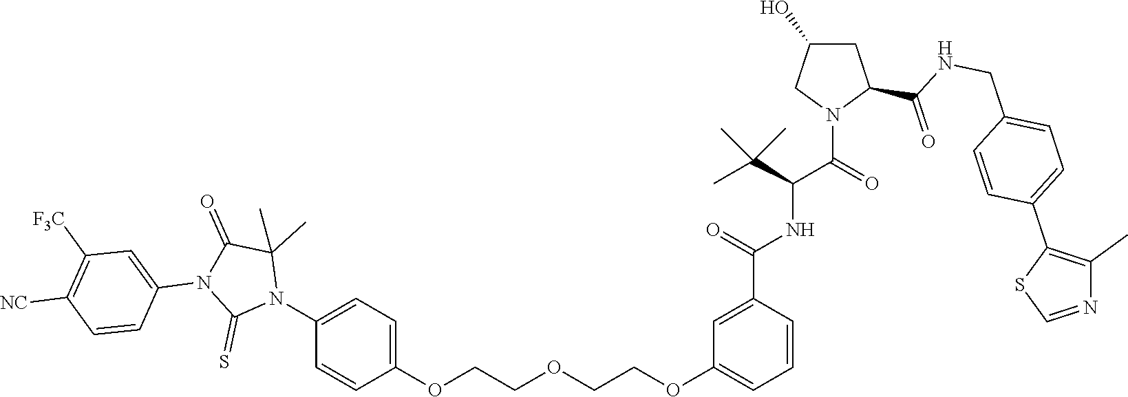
C1(N2C(C)(C)C(=O)N(C3=CC([F3C])=C([NC])C=C3)C2=S)=CC=C(OCCOCCOC2=CC=CC(C(=O)NC(C(C)(C)C)C(N3CC(O)CC3C(NCC3=CC=C(C4=C(C)N=CS4)C=C3)=O)=O)=C2)C=C1
